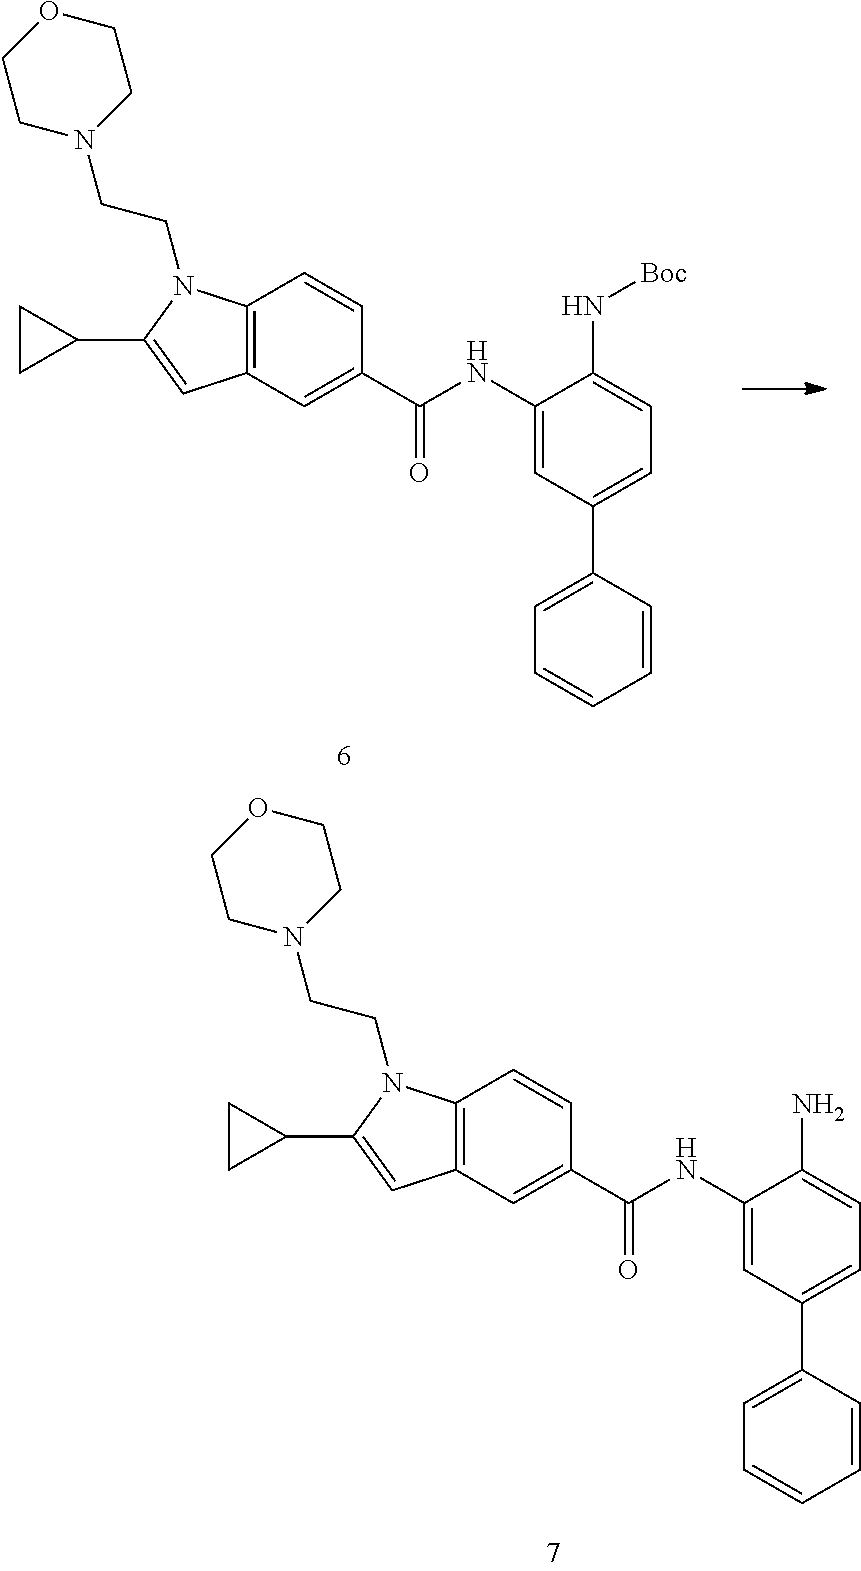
C12=C(C=C(C(NC3=CC(C4=CC=CC=C4)=CC=C3N)=O)C=C1)C=C(C1CC1)N2CCN1CCOCC1.C12=C(C=C(C(NC3=CC(C4=CC=CC=C4)=CC=C3N[Boc])=O)C=C1)C=C(C1CC1)N2CCN1CCOCC1
